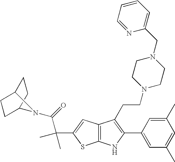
C1C2CCC(C1)N2C(=O)C(C)(C)C1=CC2=C(S1)NC(C1=CC(C)=CC(C)=C1)=C2CCN1CCN(CC2=CC=CC=N2)CC1
